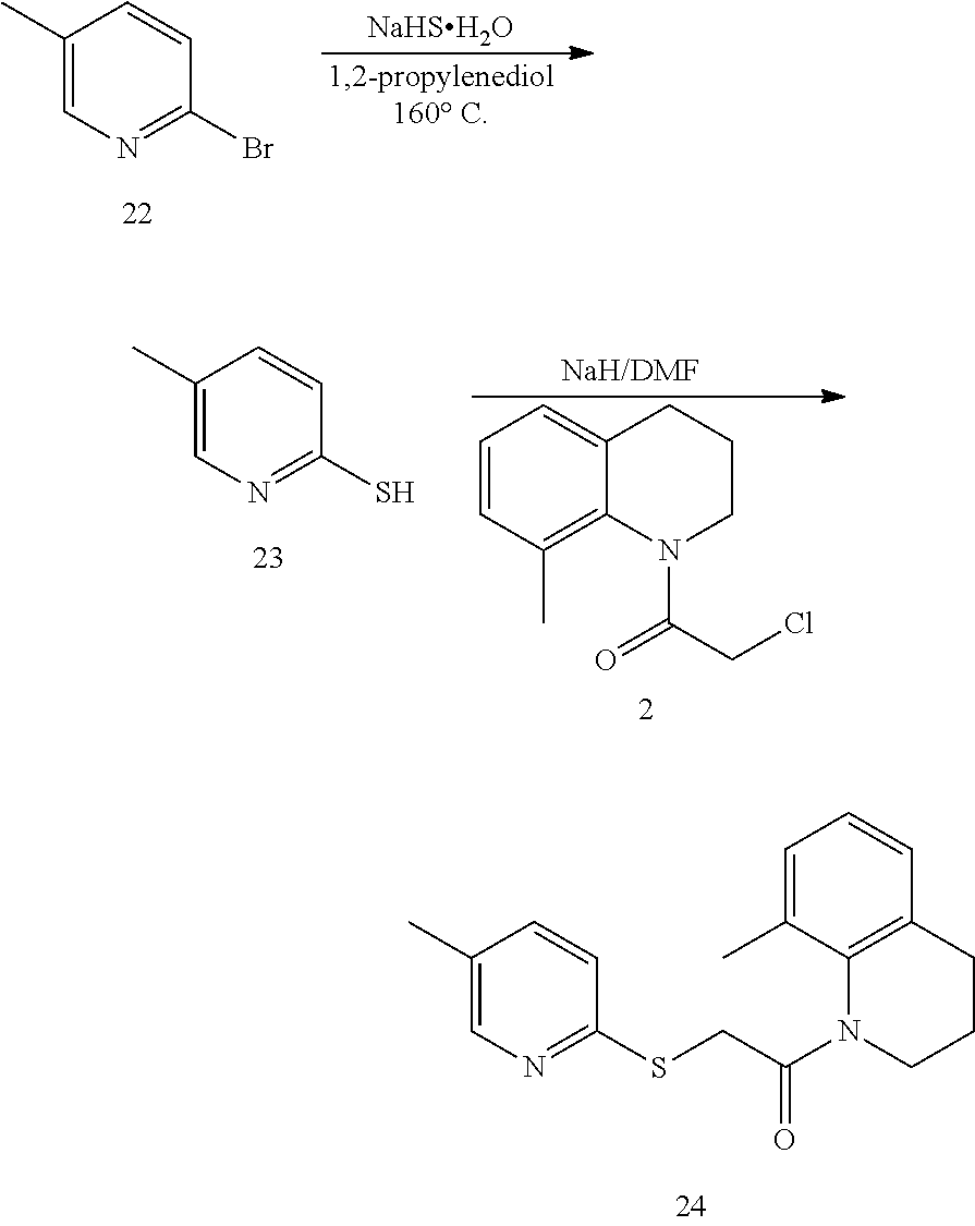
C1(C)=CN=C(SCC(N2CCCC3=C2C(C)=CC=C3)=O)C=C1.C1(C)=CN=C(Br)C=C1.[NaHSH2O].C1(C)=CN=C(S)C=C1.C1=C2C(=C(C)C=C1)N(C(CCl)=O)CCC2
